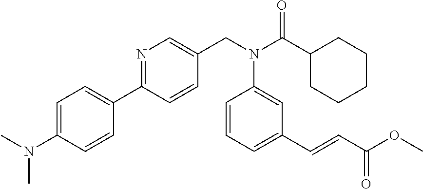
C1=C(N(C)C)C=CC(C2=NC=C(CN(C(C3CCCCC3)=O)C3=CC(C=CC(=O)OC)=CC=C3)C=C2)=C1
